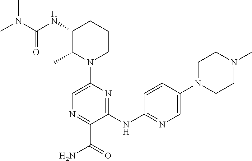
N1(C2=CN=C(C(=O)N)C(NC3=NC=C(N4CCN(C)CC4)C=C3)=N2)CCCC(NC(N(C)C)=O)C1C
